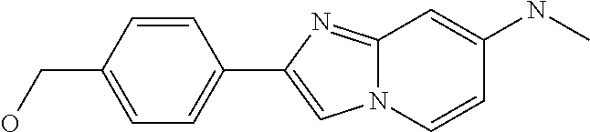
C1=CC(C2=CN3C(=N2)C=C(NC)C=C3)=CC=C1CO
